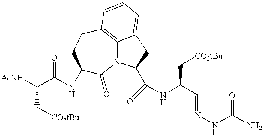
[AcNH]C(C(=O)NC1CCC2=C3N(C1=O)C(C(=O)NC(C=NNC(N)=O)C[CO2tBu])CC3=CC=C2)C[CO2tBu]
